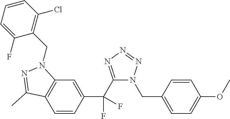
C12=C(C=CC(C(C3=NN=NN3CC3=CC=C(OC)C=C3)(F)F)=C1)C(C)=NN2CC1=C(Cl)C=CC=C1F
